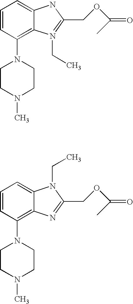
C1=CC(N2CCN(C)CC2)=C2C(=C1)NC(COC(C)=O)=N2CC.C1=CC(N2CCN(C)CC2)=C2C(=C1)N(CC)C(COC(C)=O)=N2
